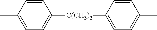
C1=CC(C)=CC=C1[C(CH3)2]C1=CC=C(C)C=C1
